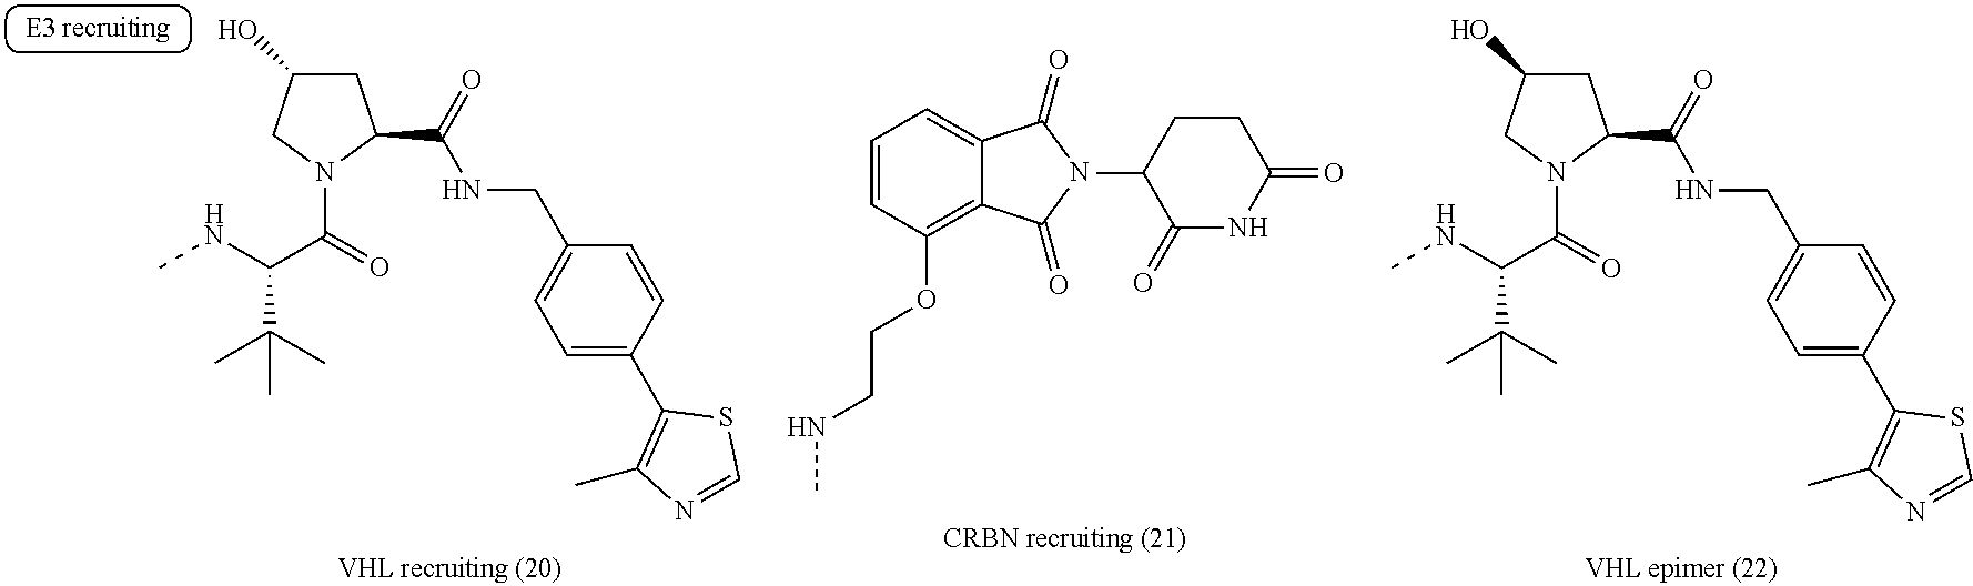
C1C(O)CN(C(=O)C(NC)C(C)(C)C)C1C(=O)NCC1=CC=C(C2=C(C)N=CS2)C=C1.C1=CC(OCCNC)=C2C(=C1)C(=O)N(C1C(=O)NC(=O)CC1)C2=O.C1C(O)CN(C(=O)C(NC)C(C)(C)C)C1C(=O)NCC1=CC=C(C2=C(C)N=CS2)C=C1
